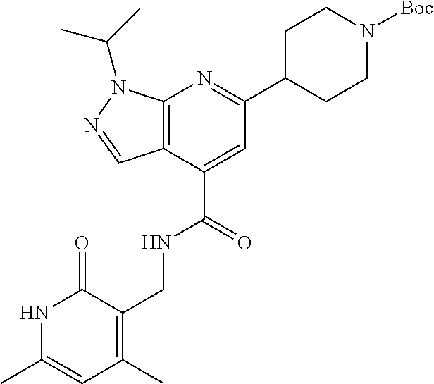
C12=C(C(C(NCC3=C(C)C=C(C)NC3=O)=O)=CC(C3CCN([Boc])CC3)=N1)C=NN2C(C)C
